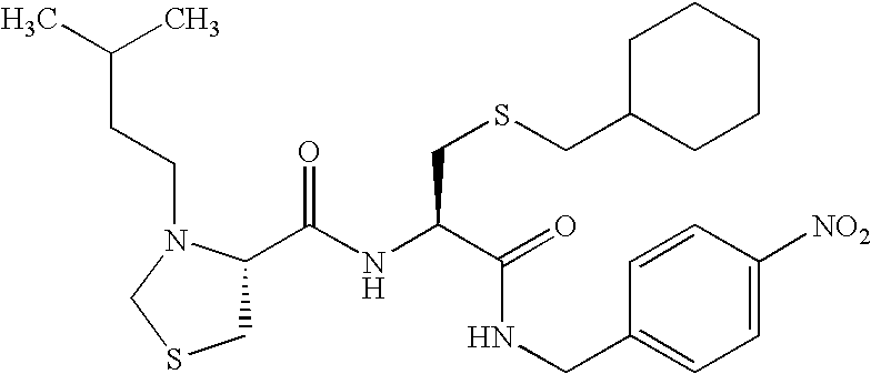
C1(C(NC(C(=O)NCC2=CC=C([NO2])C=C2)CSCC2CCCCC2)=O)CSCN1CCC(C)C
